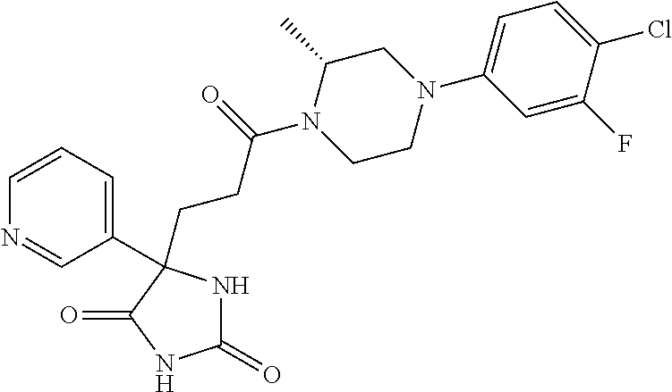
C1(=O)NC(C2=CC=CN=C2)(CCC(N2CCN(C3=CC=C(Cl)C(F)=C3)CC2C)=O)C(=O)N1
